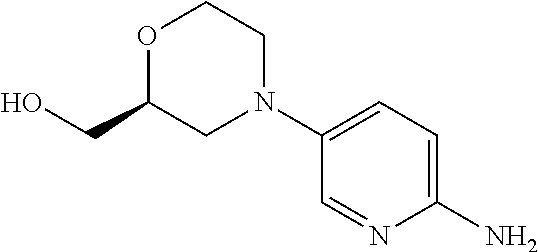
C1(N)=CC=C(N2CCOC(CO)C2)C=N1
